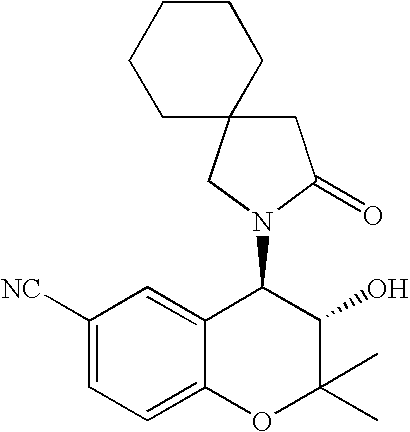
C1([NC])=CC=C2C(=C1)C(N1CC3(CC1=O)CCCCC3)C(O)C(C)(C)O2
